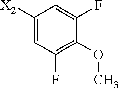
C1([X2])=CC(F)=C(OC)C(F)=C1
